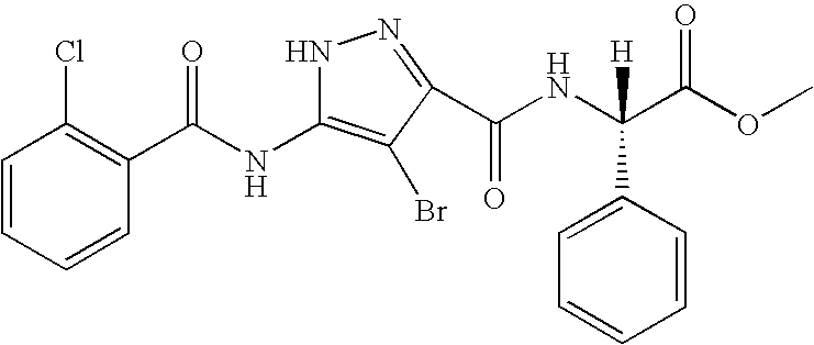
C1=CC=CC(C(NC2=C(Br)C(C(NC(C(OC)=O)([H])C3=CC=CC=C3)=O)=NN2)=O)=C1Cl
